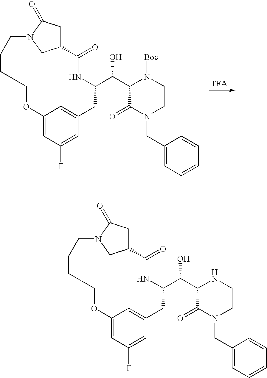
C12=CC(F)=CC(=C1)CC(C(C1C(=O)N(CC3=CC=CC=C3)CCN1[Boc])O)NC(=O)C1CC(=O)N(C1)CCCCO2.C12=CC(F)=CC(=C1)CC(C(C1C(=O)N(CC3=CC=CC=C3)CCN1)O)NC(=O)C1CC(=O)N(C1)CCCCO2
